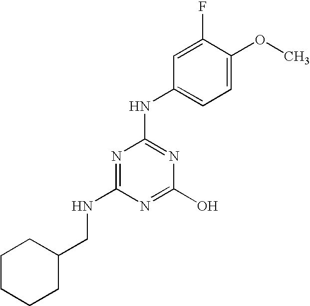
C(NC1=NC(NC2=CC=C(OC)C(F)=C2)=NC(O)=N1)C1CCCCC1
